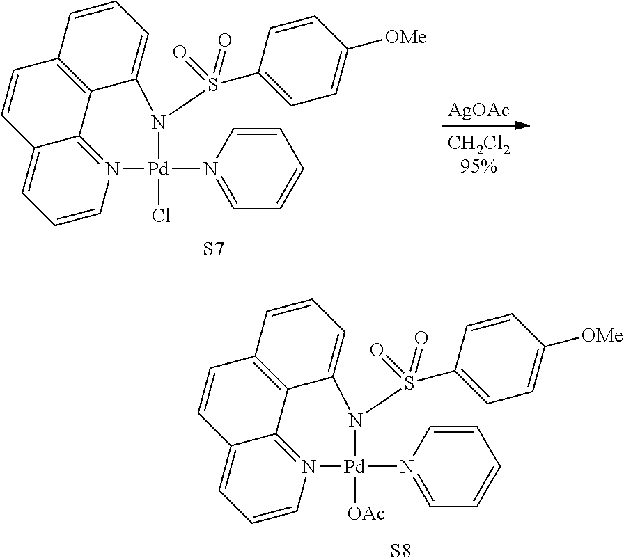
N12=C3C(=CC=C1)C=CC1=C3C(=CC=C1)N(S(C1=CC=C([OMe])C=C1)(=O)=O)[Pd]2(Cl)N1=CC=CC=C1.[AgOAc].[S7].N12=C3C(=CC=C1)C=CC1=C3C(=CC=C1)N(S(C1=CC=C([OMe])C=C1)(=O)=O)[Pd]2([OAc])N1=CC=CC=C1.[S8]
